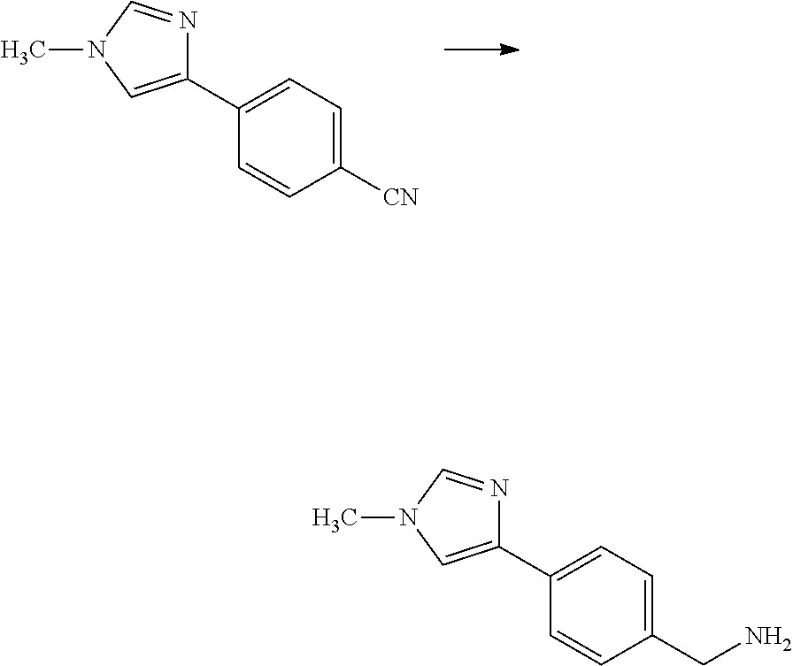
C1=C(C2=CN(C)C=N2)C=CC([CN])=C1.C1=C(C2=CN(C)C=N2)C=CC(CN)=C1
